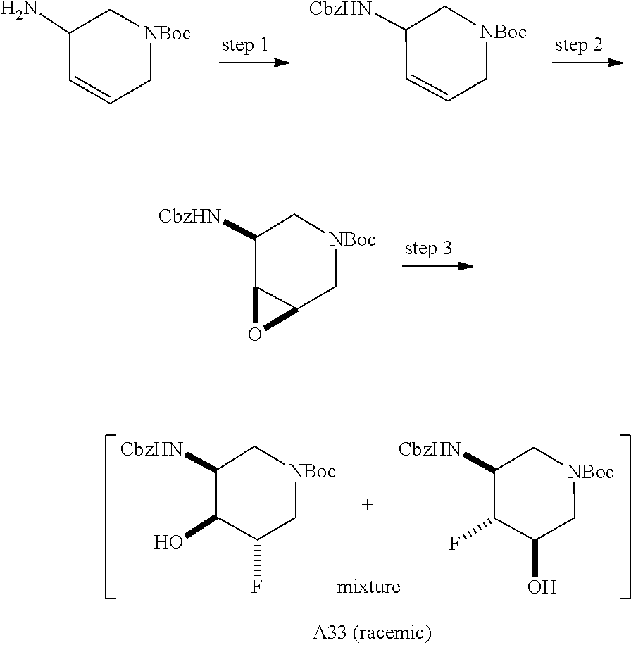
C1=CC(N)C[NBoc]C1.C1([CbzHN])C=CC[NBoc]C1.C1([CbzHN])C2C(C[NBoc]C1)O2.C1([CbzHN])C(O)C(F)C[NBoc]C1.C1(O)C[NBoc]CC([CbzHN])C1F
